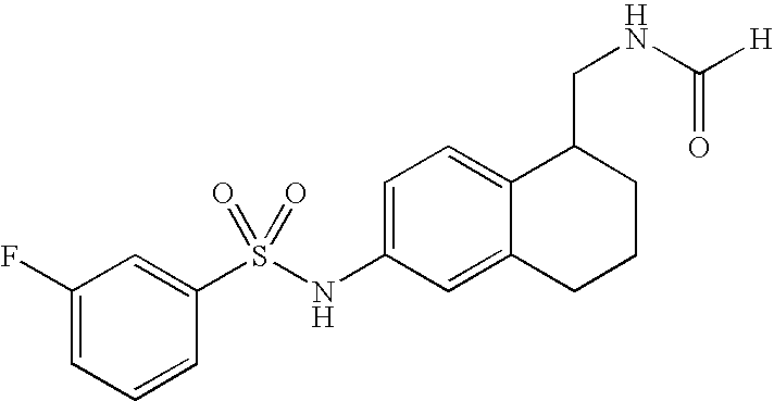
C1(F)=CC=CC(S(NC2=CC=C3C(=C2)CCCC3CNC([H])=O)(=O)=O)=C1
